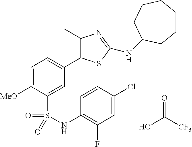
OC([CF3])=O.C1=C([MeO])C(S(NC2=C(F)C=C(Cl)C=C2)(=O)=O)=CC(C2=C(C)N=C(NC3CCCCCC3)S2)=C1
